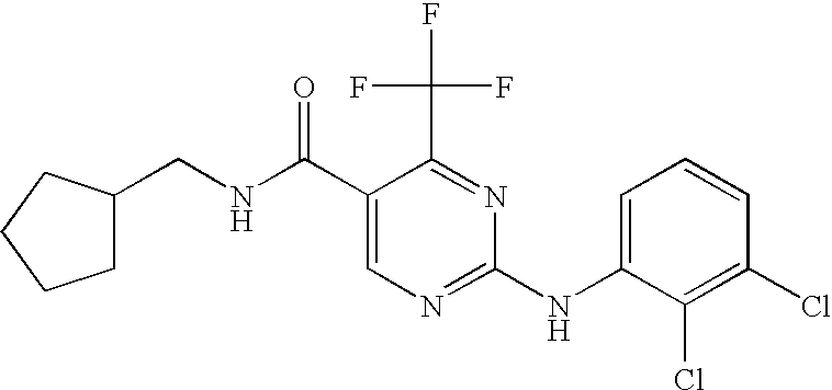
N(C(C1=CN=C(NC2=CC=CC(Cl)=C2Cl)N=C1C(F)(F)F)=O)CC1CCCC1
